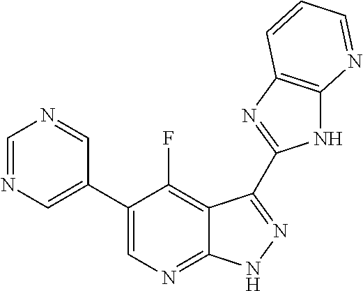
C1=NC=C(C2=CN=C3C(=C2F)C(C2=NC4=C(N2)N=CC=C4)=NN3)C=N1
